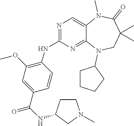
C1=CC(C(NC2CCN(C)C2)=O)=CC(OC)=C1NC1=NC=C2C(=N1)N(C1CCCC1)CC(C)(C)C(=O)N2C
